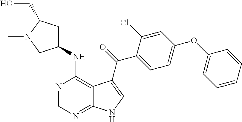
N1=CN=C2C(=C1NC1CC(CO)N(C)C1)C(C(=O)C1=CC=C(OC3=CC=CC=C3)C=C1Cl)=CN2
